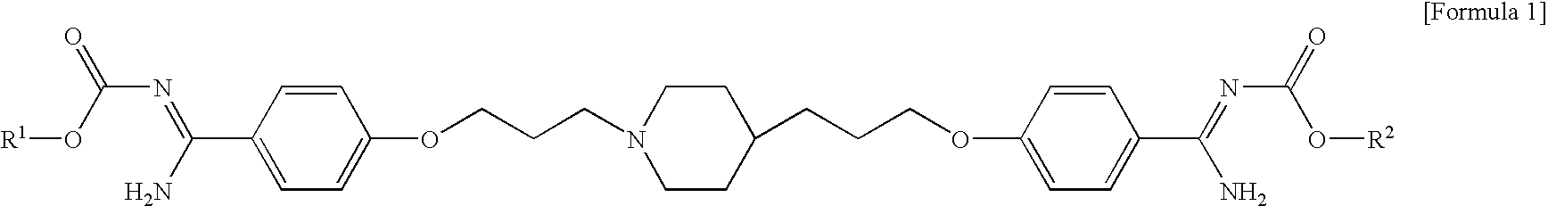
C1=CC(C(N)=NC(=O)O[R1])=CC=C1OCCCN1CCC(CCCOC2=CC=C(C(=NC(=O)O[R2])N)C=C2)CC1
